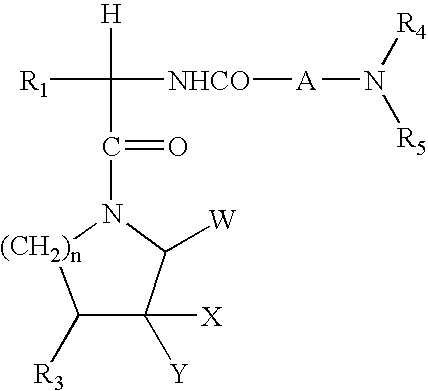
C1([R3])C([Y])([X])C([W])N(C(=O)C([R1])([NHCO][A]N([R4])[R5])[H])[(CH2)n]1
